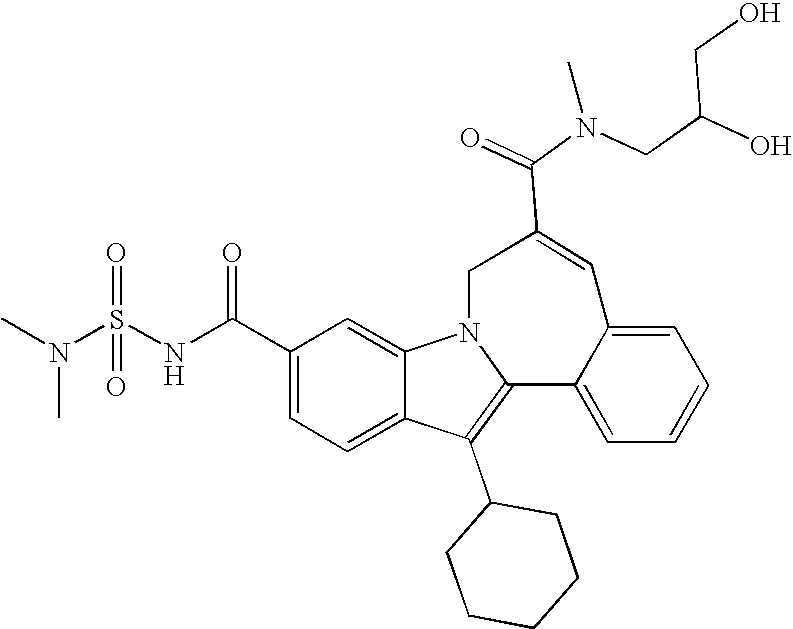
C1(C(NS(N(C)C)(=O)=O)=O)=CC=C2C(=C1)N1C(=C2C2CCCCC2)C2=CC=CC=C2C=C(C(=O)N(CC(O)CO)C)C1
